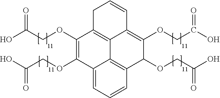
C1C2=C3C(=C(OCC(O)=O)C(OCC(O)=O)C4=C3C(=CC=C4)C(OCC(O)=O)=C2OCC(O)=O)C=C1
